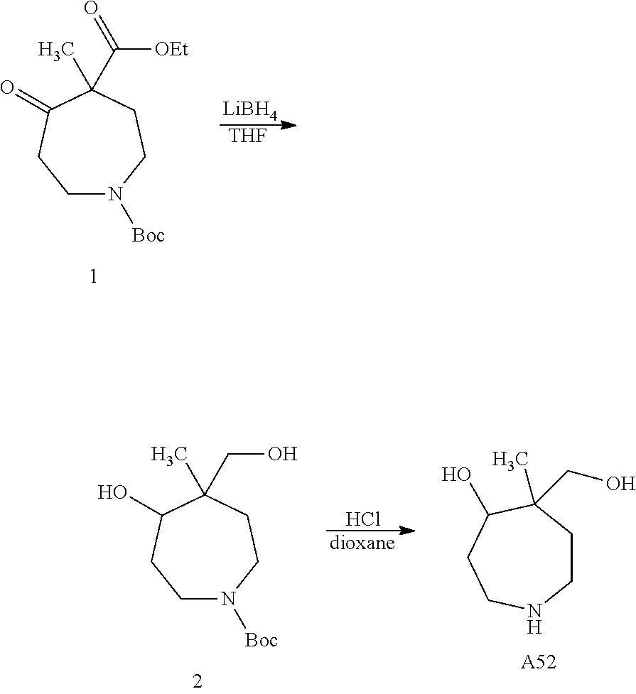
[LiBH4].[THF].C1N([Boc])CCC(C)(C([OEt])=O)C(=O)C1.Cl.[dioxane].C1CC(CO)(C)C(O)CCN1.[A52].C1N([Boc])CCC(C)(CO)C(O)C1
